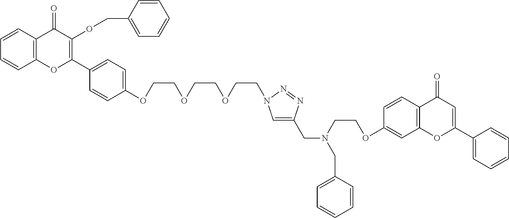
C(C1=CN(CCOCCOCCOC2=CC=C(C3=C(OCC4=CC=CC=C4)C(=O)C4=C(O3)C=CC=C4)C=C2)N=N1)N(CC1=CC=CC=C1)CCOC1=CC2=C(C=C1)C(=O)C=C(C1=CC=CC=C1)O2
